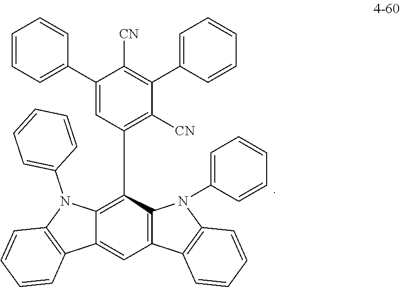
C1(C2=CC=CC=C2)=CC(C2=C3C(=CC4=C2N(C2=CC=CC=C2)C2=C4C=CC=C2)C2=C(N3C3=CC=CC=C3)C=CC=C2)=C([CN])C(C2=CC=CC=C2)=C1[CN]
